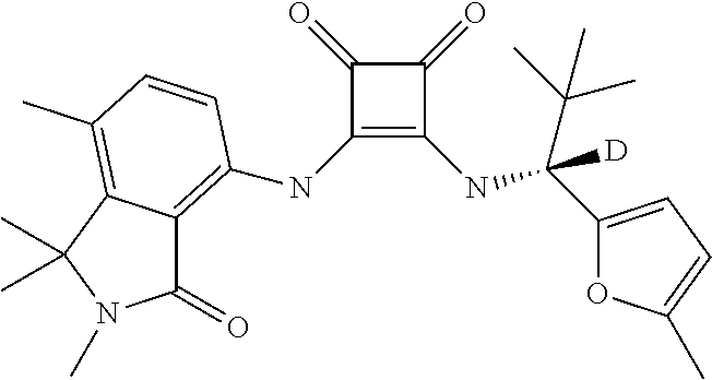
C1(NC2=C3C(=O)N(C)C(C)(C)C3=C(C)C=C2)=C(NC(C(C)(C)C)(C2=CC=C(C)O2)[D])C(=O)C1=O
